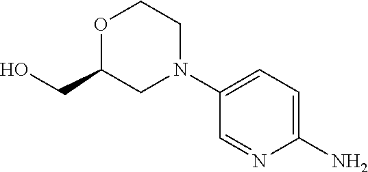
C1=NC(N)=CC=C1N1CCOC(CO)C1
